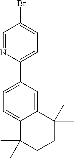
C1=C2C(=CC(C3=CC=C(Br)C=N3)=C1)C(C)(C)CCC2(C)C
